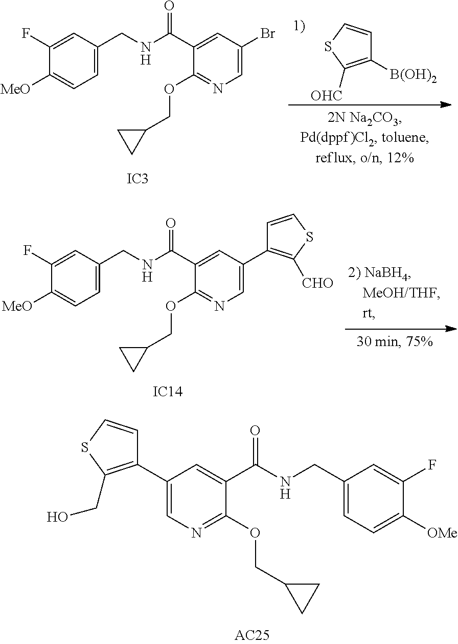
C1([B(OH)2])=C([OHC])SC=C1.C1=C(CNC(C2=CC(Br)=CN=C2OCC2CC2)=O)C=C(F)C([MeO])=C1.[IC3].C1=C(CNC(C2=CC(C3=C([CHO])SC=C3)=CN=C2OCC2CC2)=O)C=C(F)C([MeO])=C1.[IC14].C1(C2=C(CO)SC=C2)=CN=C(OCC2CC2)C(C(NCC2=CC=C([OMe])C(F)=C2)=O)=C1
